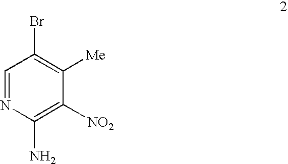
C1=NC(N)=C([NO2])C([Me])=C1Br
